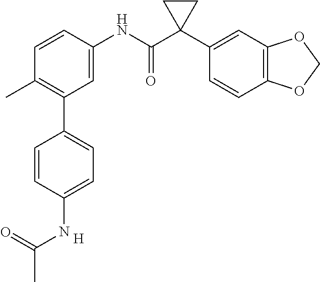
C1=C(NC(C2(C3=CC4=C(C=C3)OCO4)CC2)=O)C=CC(C)=C1C1=CC=C(NC(=O)C)C=C1.[H]
